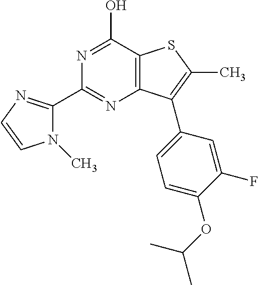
C12=C(C(O)=NC(C3=NC=CN3C)=N1)SC(C)=C2C1=CC=C(OC(C)C)C(F)=C1
